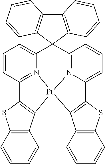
C12=N3C(=CC=C1)C1(C4=N5C(=CC=C4)C4=C([Pt]35C3=C2SC2=C3C=CC=C2)C2=C(S4)C=CC=C2)C2=C(C3=C1C=CC=C3)C=CC=C2
